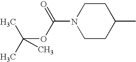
C1CC(C)CCN1C(=O)OC(C)(C)C
